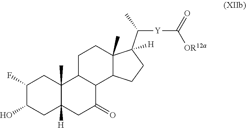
C1(F)C(O)CC2([H])C(C)(C1)C1C(C(=O)C2)C2C(C)(CC1)C(C([Y]C([OR12a])=O)C)([H])CC2
